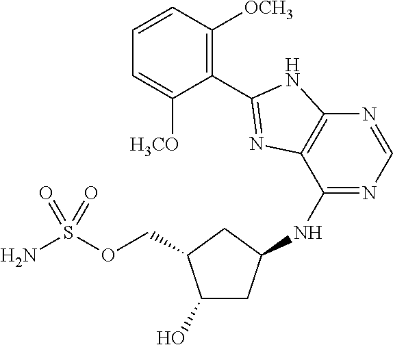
C1(O)CC(NC2=NC=NC3=C2N=C(C2=C([OCH3])C=CC=C2[H3CO])N3)CC1COS(N)(=O)=O
